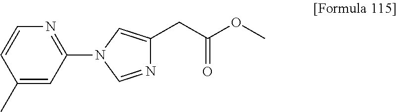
C1=CC(C)=CC(N2C=NC(CC(OC)=O)=C2)=N1
